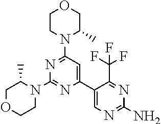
N1=C(N2C(C)COCC2)C=C(C2=CN=C(N)N=C2C(F)(F)F)N=C1N1C(C)COCC1
